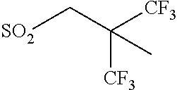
[SO2]CC([CF3])([CF3])C
